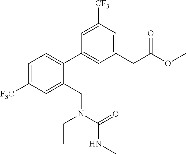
C1=C([F3C])C=C(CN(C(=O)NC)CC)C(C2=CC(CC(OC)=O)=CC([CF3])=C2)=C1
